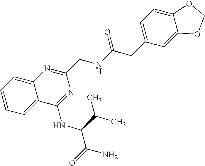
C12=CC=CC=C1C(NC(C(N)=O)C(C)C)=NC(CNC(CC1=CC=C3C(=C1)OCO3)=O)=N2
